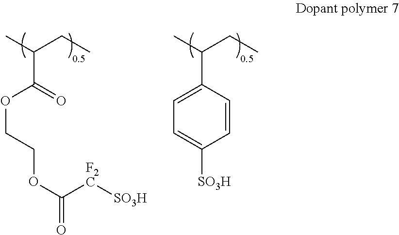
CC(CC)C(=O)OCCOC([F2C][SO3H])=O.CC(CC)C1=CC=C([SO3H])C=C1
